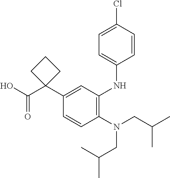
C1=CC(N(CC(C)C)CC(C)C)=C(NC2=CC=C(Cl)C=C2)C=C1C1(C(O)=O)CCC1
